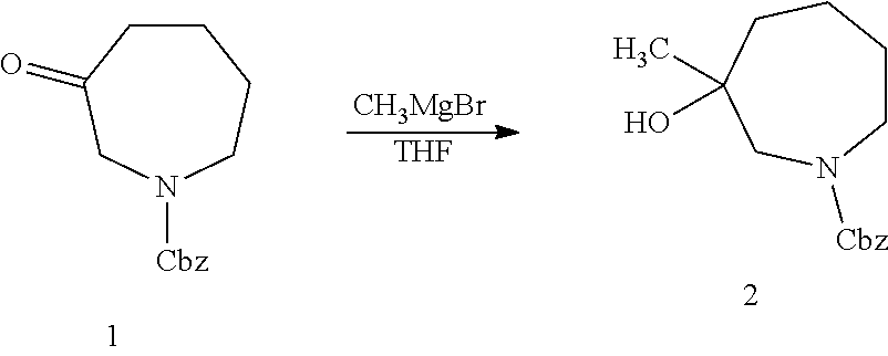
C1CC(=O)CN([Cbz])CC1.C1CCCC(C)(O)CN1[Cbz].[CH3MgBr].[THF]
